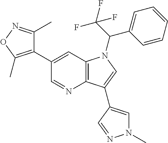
C1(C2=CC3=C(N=C2)C(C2=CN(C)N=C2)=CN3C(C2=CC=CC=C2)C(F)(F)F)=C(C)ON=C1C
